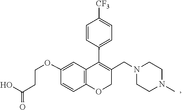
C1CN(CC2=C(C3=CC=C([CF3])C=C3)C3=C(C=CC(OCCC(=O)O)=C3)OC2)CCN1C
